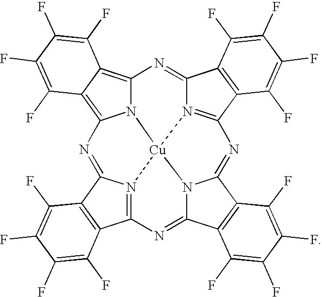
N12C3=C4C(=C1N=C1N5=C(C6=C1C(F)=C(F)C(F)=C6F)N=C1N6C(=NC7=N(C(=N3)C3=C7C(F)=C(F)C(F)=C3F)[Cu]265)C2=C1C(F)=C(F)C(F)=C2F)C(F)=C(F)C(F)=C4F
